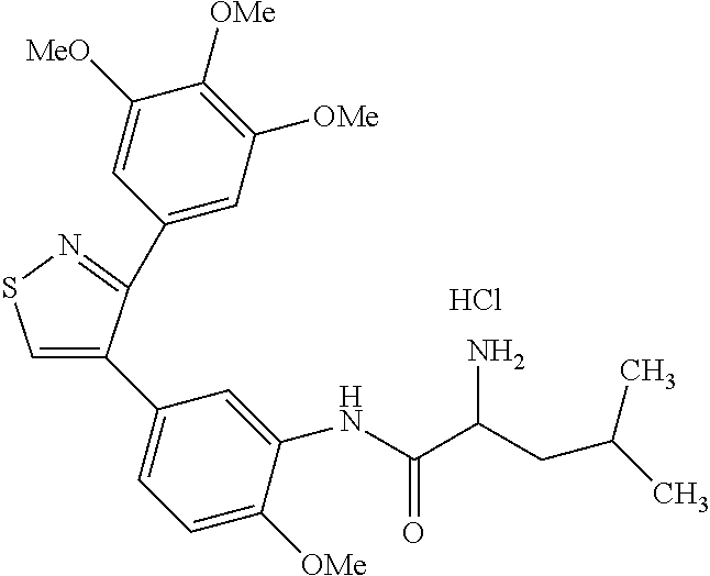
Cl.C1(C2=NSC=C2C2=CC=C([OMe])C(NC(C(CC(C)C)N)=O)=C2)=CC([OMe])=C([OMe])C([MeO])=C1
